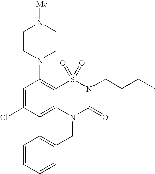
C1=C(Cl)C=C2C(=C1N1CCN([Me])CC1)S(=O)(=O)N(CCCC)C(=O)N2CC1=CC=CC=C1
